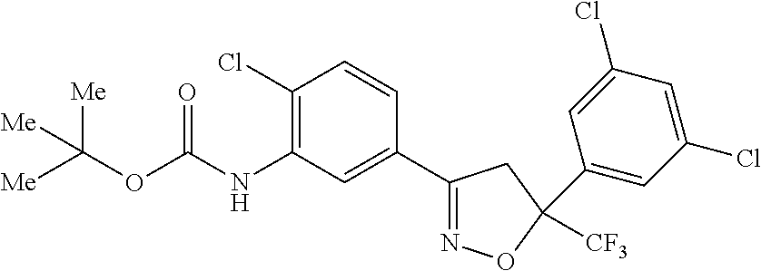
C1(Cl)=C(NC(OC([Me])([Me])[Me])=O)C=C(C2=NOC(C3=CC(Cl)=CC(Cl)=C3)([CF3])C2)C=C1
